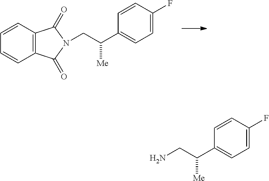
C(C([Me])C1=CC=C(F)C=C1)N1C(=O)C2=C(C=CC=C2)C1=O.C(C([Me])C1=CC=C(F)C=C1)N
